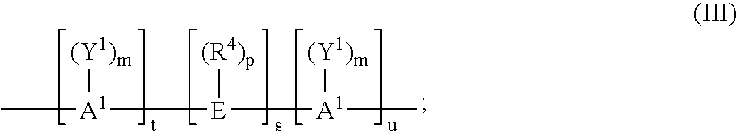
C[A1]([E]([A1]([(Y1)m])C)[(R4)p])[(Y1)m]
